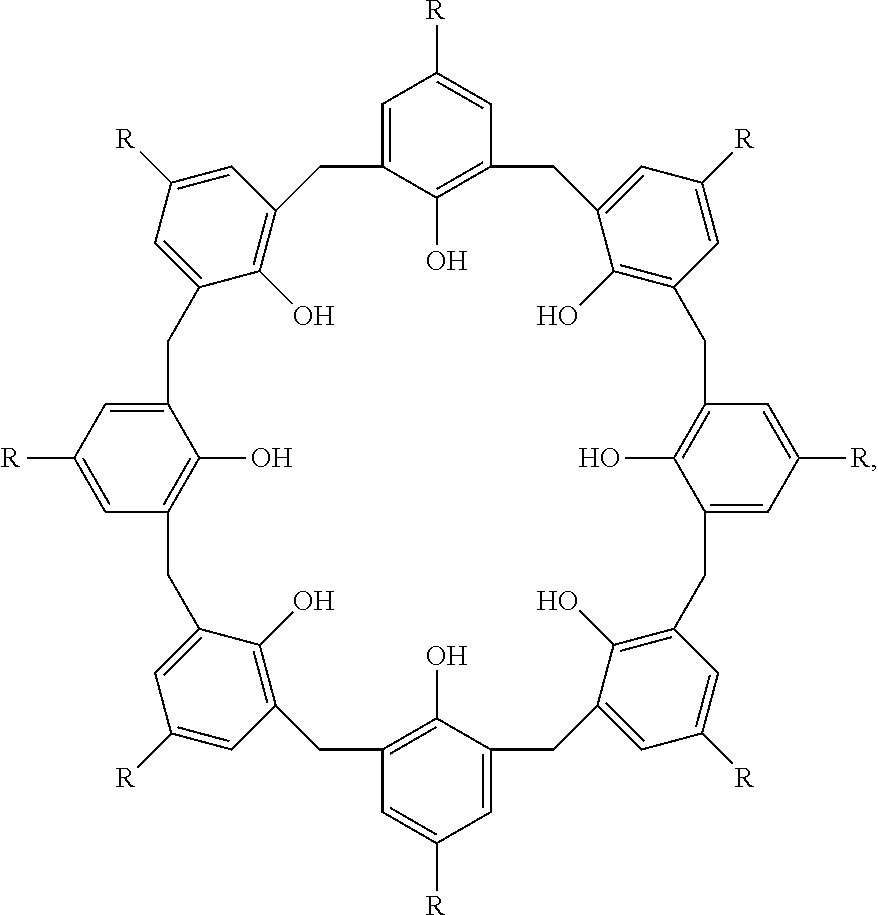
C1=C2C(O)=C(C=C1[R])CC1=CC([R])=CC(=C1O)CC1=C(O)C(=CC([R])=C1)CC1=C(O)C(=CC([R])=C1)CC1=CC([R])=CC(=C1O)CC1=C(O)C(=CC([R])=C1)CC1=C(O)C(=CC([R])=C1)CC1=CC([R])=CC(=C1O)C2
